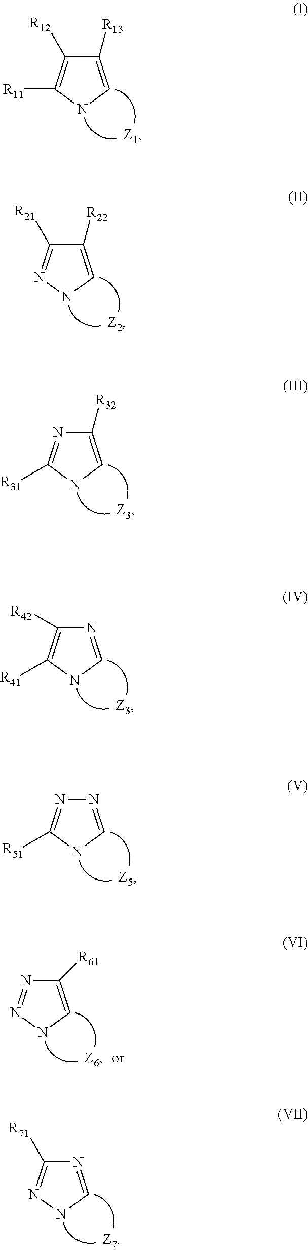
C1([R13])=CNC([R11])=C1[R12].C1([R22])=CNN=C1[R21].C1([R32])=CNC([R31])=N1.N1=CNC([R41])=C1[R42].N1=CNC([R51])=N1.C1([R61])=CNN=N1.N1=CNN=C1[R71]
